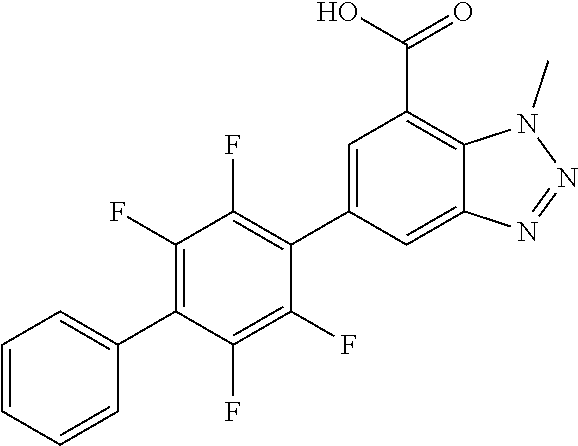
C1=CC=CC(C2=C(F)C(F)=C(C3=CC(C(=O)O)=C4C(=C3)N=NN4C)C(F)=C2F)=C1
